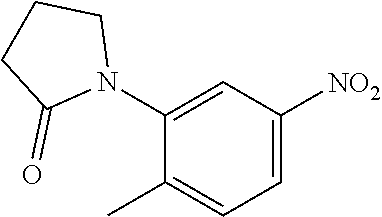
C1(N2CCCC2=O)=CC([NO2])=CC=C1C
